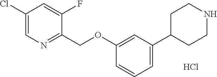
C1=C(Cl)C=C(F)C(COC2=CC(C3CCNCC3)=CC=C2)=N1.Cl
